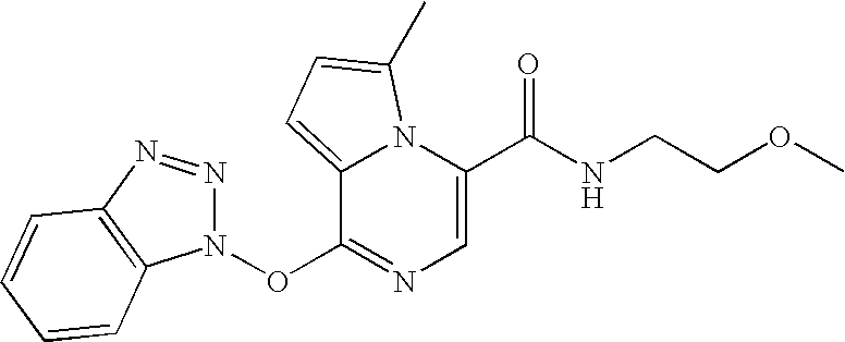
C1=C(C(NCCOC)=O)N2C(=CC=C2C)C(ON2N=NC3=C2C=CC=C3)=N1
